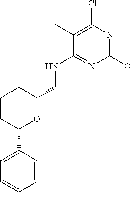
C1=CC(C2OC(CNC3=NC(OC)=NC(Cl)=C3C)CCC2)=CC=C1C
